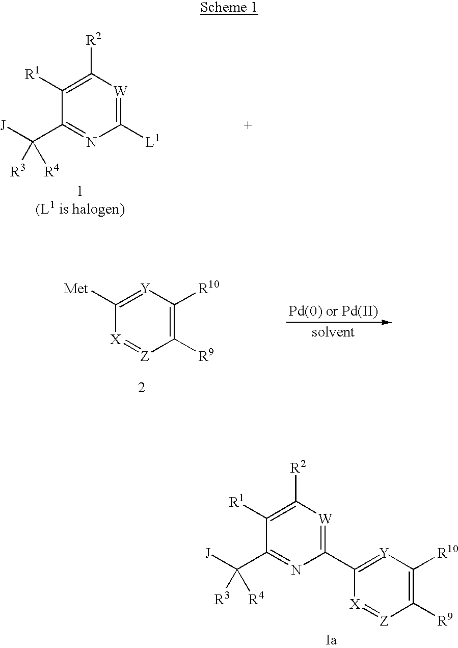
C1([R1])=C([R2])[W]=C([L1])N=C1C([J])([R3])[R4].C1([Met])=[Y]C([R10])=C([R9])[Z]=[X]1.C1([R1])=C([R2])[W]=C(C2=[Y]C([R10])=C([R9])[Z]=[X]2)N=C1C([J])([R3])[R4]
